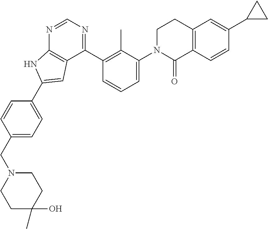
C1(CN2CCC(C)(O)CC2)=CC=C(C2=CC3=C(N=CN=C3C3=C(C)C(N4C(=O)C5=C(CC4)C=C(C4CC4)C=C5)=CC=C3)N2)C=C1
